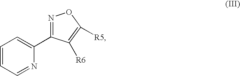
C1=CC=NC(C2=NOC([R5])=C2[R6])=C1
